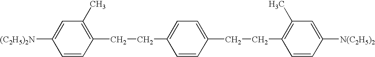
C1=C([(C2H5)2N])C=CC(CCC2=CC=C(CCC3=C(C)C=C([N(C2H5)2])C=C3)C=C2)=C1C
